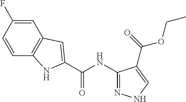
C1=CC(F)=CC2=C1NC(C(NC1=NNC=C1C(=O)OCC)=O)=C2
